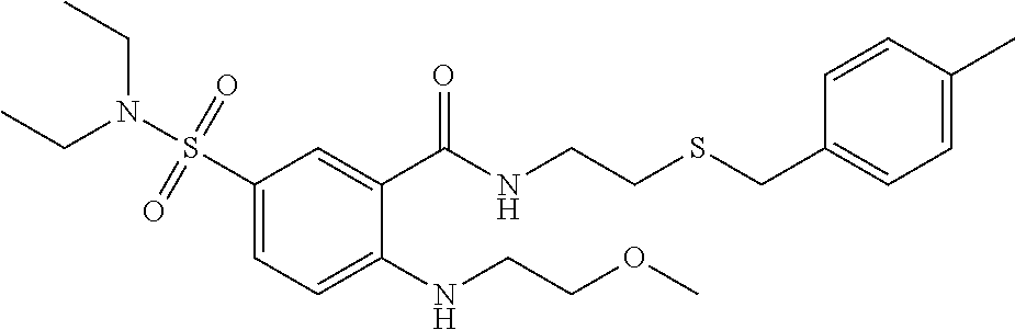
C1=C(C)C=CC(CSCCNC(C2=CC(S(N(CC)CC)(=O)=O)=CC=C2NCCOC)=O)=C1
